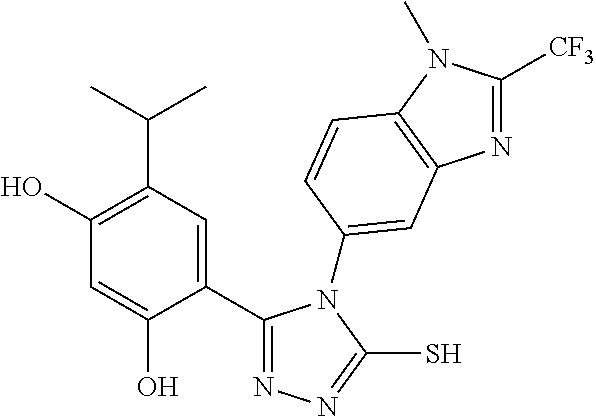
C1(C2=CC(C(C)C)=C(O)C=C2O)=NN=C(S)N1C1=CC2=C(N(C)C([CF3])=N2)C=C1
